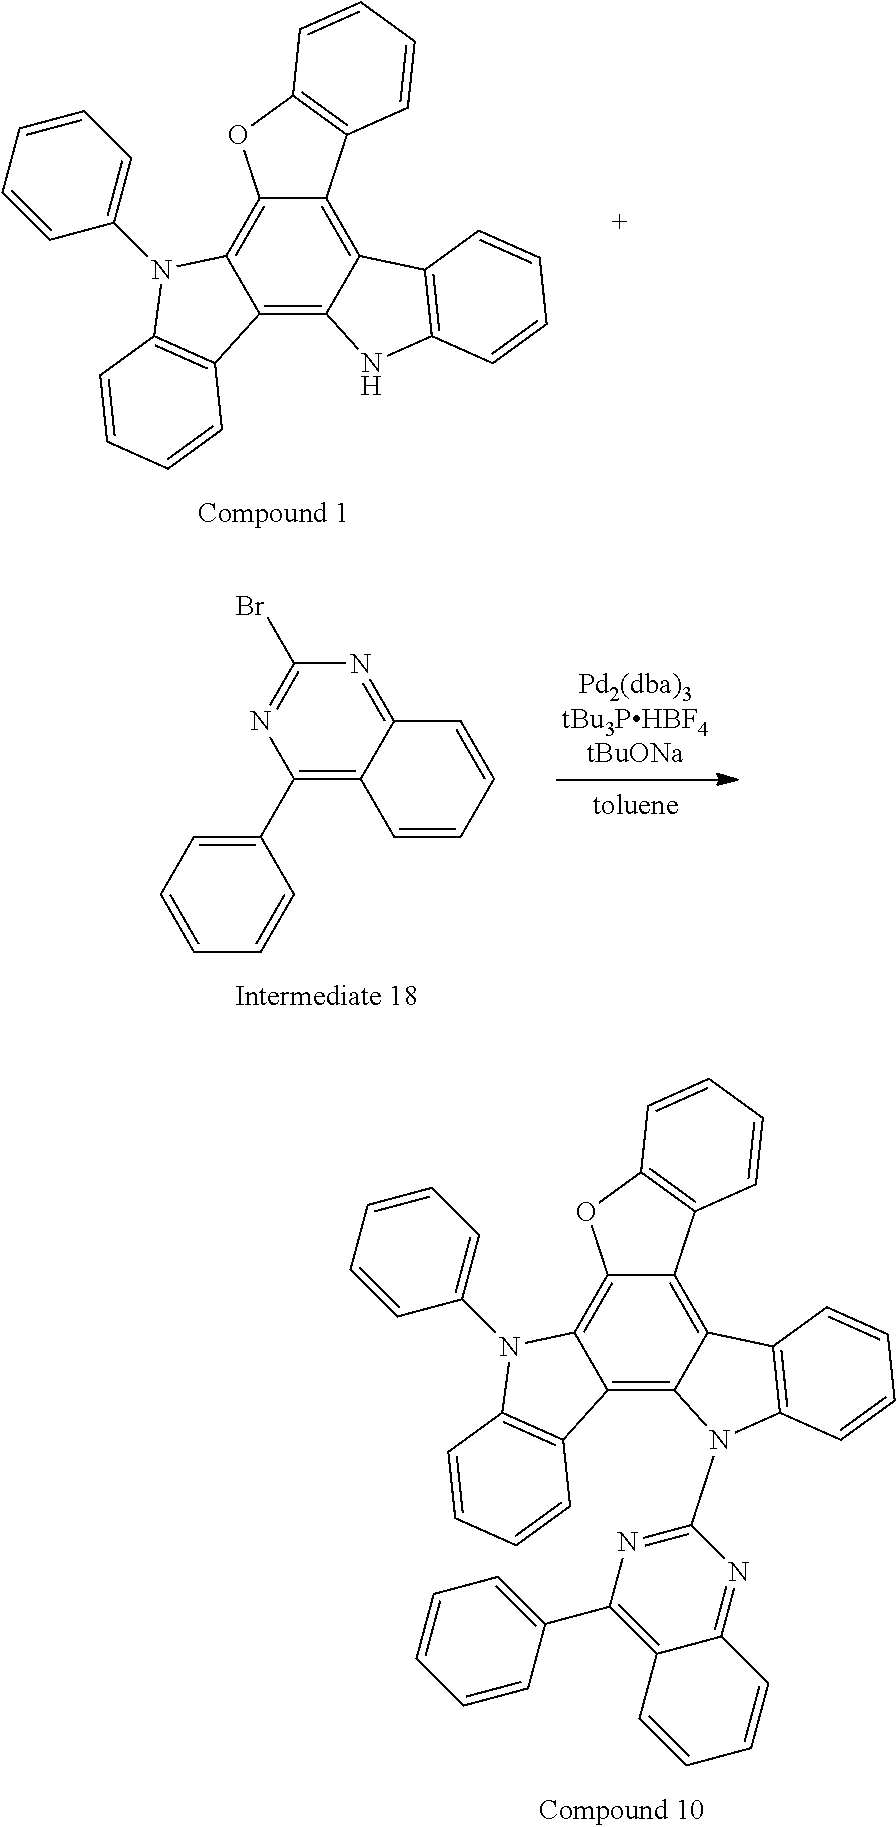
C12=C3C(=C4C(=C1N(C1=CC=CC=C1)C1=C2C=CC=C1)OC1=C4C=CC=C1)C1=C(N3)C=CC=C1.C12=C3C(=C4C(=C1N(C1=CC=CC=C1)C1=C2C=CC=C1)OC1=C4C=CC=C1)C1=C(N3C2=NC(C3=CC=CC=C3)=C3C(=N2)C=CC=C3)C=CC=C1.C1(C2=CC=CC=C2)=C2C(=NC(Br)=N1)C=CC=C2
